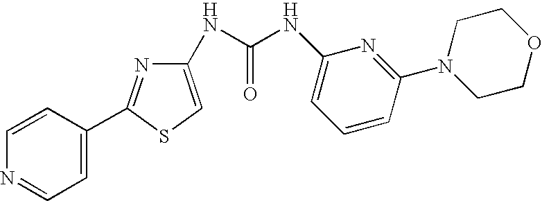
C1=CC(C2=NC(NC(NC3=CC=CC(N4CCOCC4)=N3)=O)=CS2)=CC=N1
